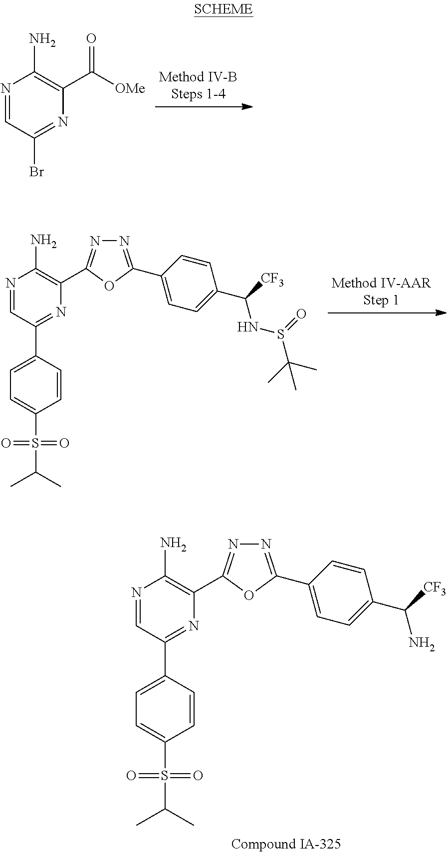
N1=CC(Br)=NC(C([OMe])=O)=C1N.N1=CC(C2=CC=C(S(C(C)C)(=O)=O)C=C2)=NC(C2=NN=C(C3=CC=C(C([CF3])NS(C(C)(C)C)=O)C=C3)O2)=C1N.N1=CC(C2=CC=C(S(C(C)C)(=O)=O)C=C2)=NC(C2=NN=C(C3=CC=C(C([CF3])N)C=C3)O2)=C1N
